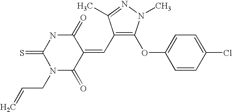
C1(=O)NC(=S)N(CC=C)C(=O)C1=CC1=C(OC2=CC=C(Cl)C=C2)N(C)N=C1C
